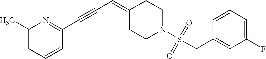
C1(C)=CC=CC(C#CC=C2CCN(S(=O)(=O)CC3=CC(F)=CC=C3)CC2)=N1
